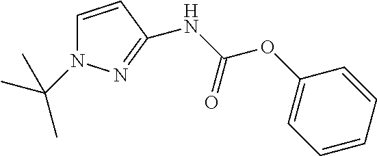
C1=CC=CC(OC(NC2=NN(C(C)(C)C)C=C2)=O)=C1
